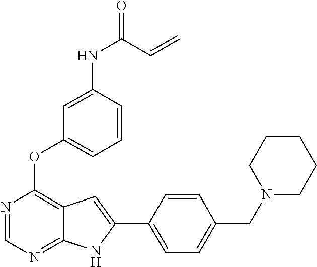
N1=CN=C2C(=C1OC1=CC=CC(NC(=O)C=C)=C1)C=C(C1=CC=C(CN3CCCCC3)C=C1)N2
